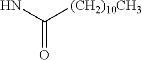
NC([(CH2)10CH3])=O
